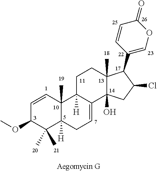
C1=CC2(C)C([H])(C(C)(C)C1OC)CC=C1C2([H])CCC2(C)C1(O)CC(Cl)C2C1=COC(=O)C=C1
